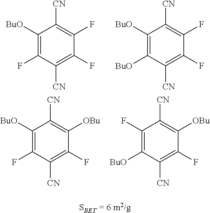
C1([BuO])=C(F)C([CN])=C(F)C([OBu])=C1[CN].C1(F)=C([BuO])C([CN])=C(F)C([OBu])=C1[CN].C1([BuO])=C(F)C([CN])=C(F)C(F)=C1[CN].C1([BuO])=C([BuO])C([CN])=C(F)C(F)=C1[CN]
